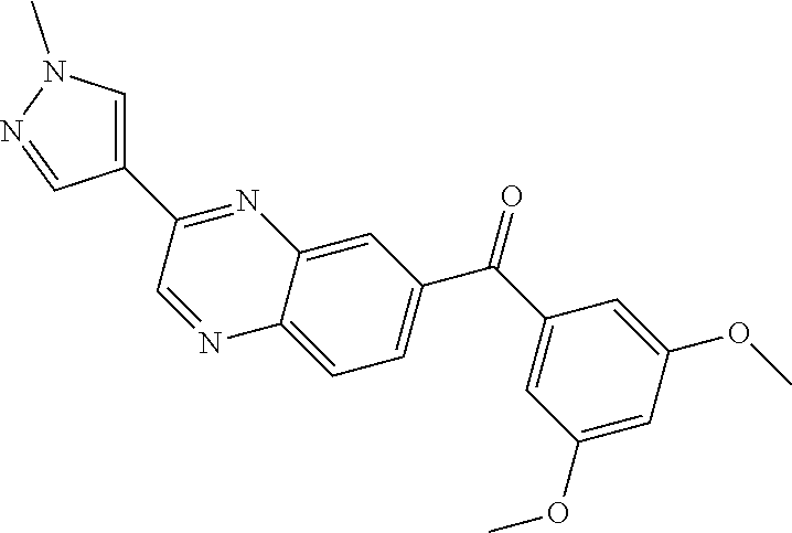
C1(C(C2=CC=C3C(=C2)N=C(C2=CN(C)N=C2)C=N3)=O)=CC(OC)=CC(OC)=C1
